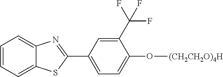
C1=CC=C2C(=C1)N=C(C1=CC=C(O[(CH2CH2O)4H])C(C(F)(F)F)=C1)S2
